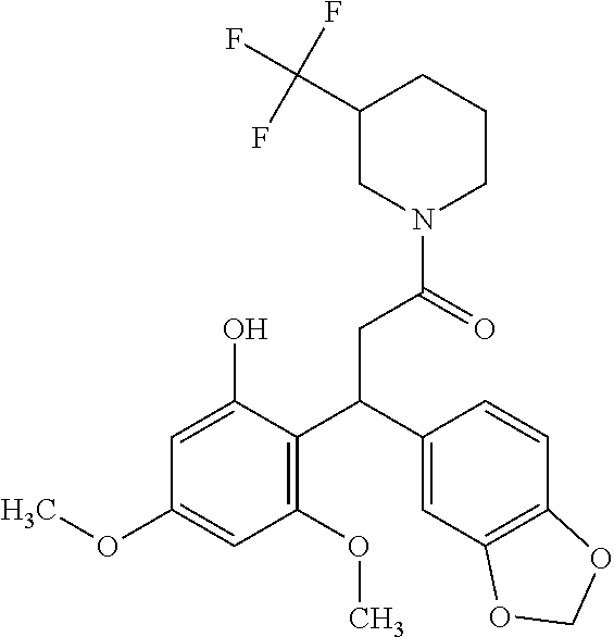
C1(C(F)(F)F)CN(C(=O)CC(C2=C(OC)C=C(OC)C=C2O)C2=CC3=C(C=C2)OCO3)CCC1
